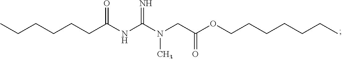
CCCCCCC(NC(N(CC(OCCCCCCC)=O)C)=N)=O
